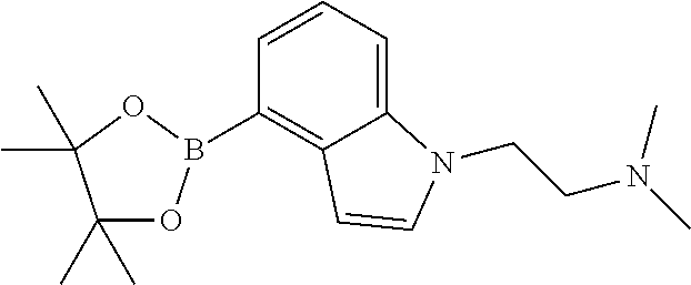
C1(C)(C)OB(C2=C3C(=CC=C2)N(CCN(C)C)C=C3)OC1(C)C
